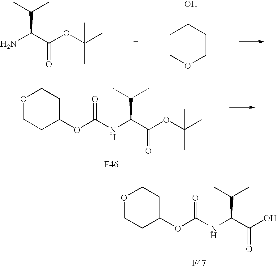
NC(C(OC(C)(C)C)=O)C(C)C.C1COCCC1O.O1CCC(OC(NC(C(OC(C)(C)C)=O)C(C)C)=O)CC1.[F46].[F47].O1CCC(OC(NC(C(O)=O)C(C)C)=O)CC1
